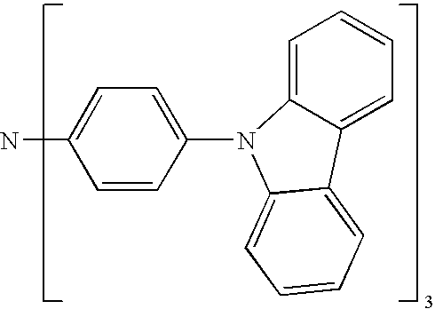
C1=C2C(=CC=C1)C1=CC=CC=C1N2C1=CC=C(N)C=C1
